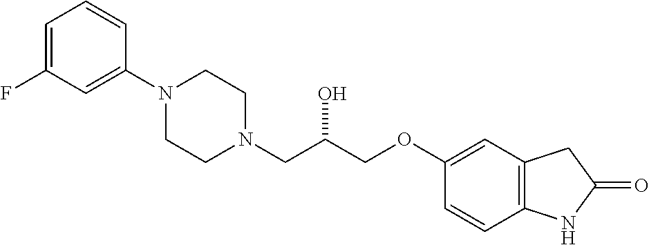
C1=C(F)C=C(N2CCN(CC(COC3=CC4=C(C=C3)NC(=O)C4)O)CC2)C=C1
